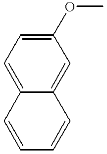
C1=C2C(=CC(OC)=C1)C=CC=C2
